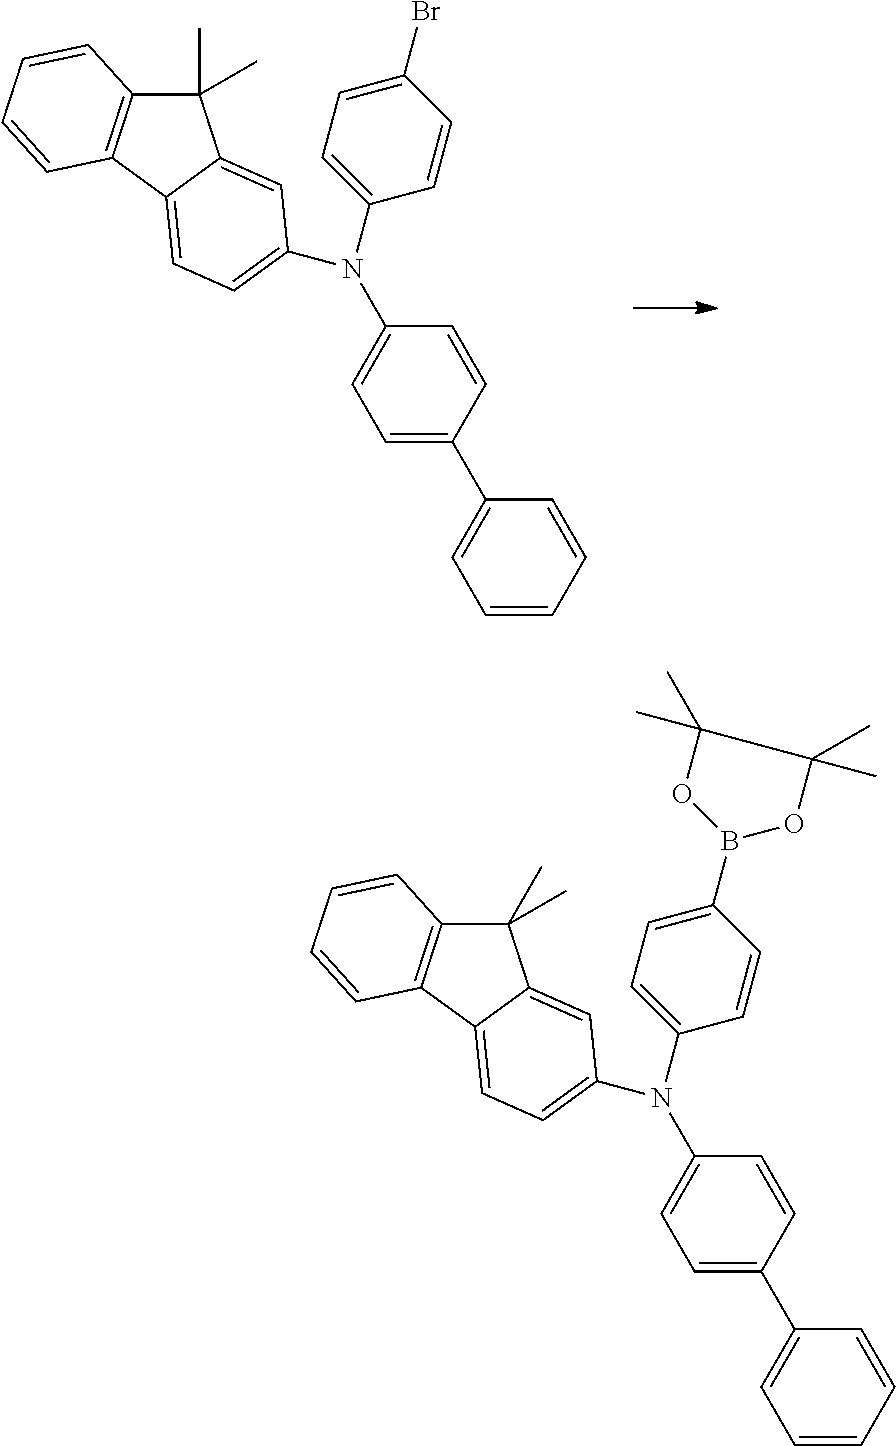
C1(C)(C)C2=C(C3=CC=C(N(C4=CC=C(C5=CC=CC=C5)C=C4)C4=CC=C(Br)C=C4)C=C13)C=CC=C2.C1(C)(C)C2=C(C3=CC=C(N(C4=CC=C(C5=CC=CC=C5)C=C4)C4=CC=C(B5OC(C)(C)C(C)(C)O5)C=C4)C=C13)C=CC=C2
